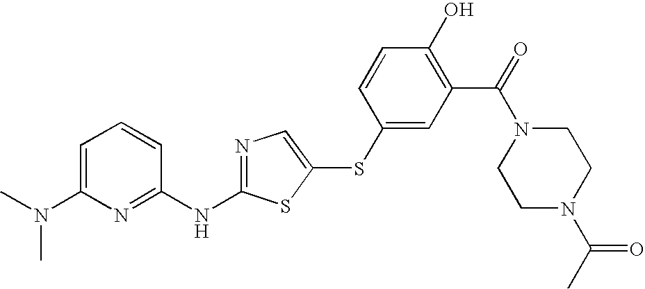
C1=C(N(C)C)N=C(NC2=NC=C(SC3=CC(C(=O)N4CCN(C(C)=O)CC4)=C(O)C=C3)S2)C=C1
